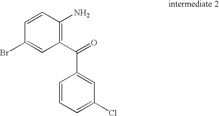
C1=CC(N)=C(C(=O)C2=CC(Cl)=CC=C2)C=C1Br
